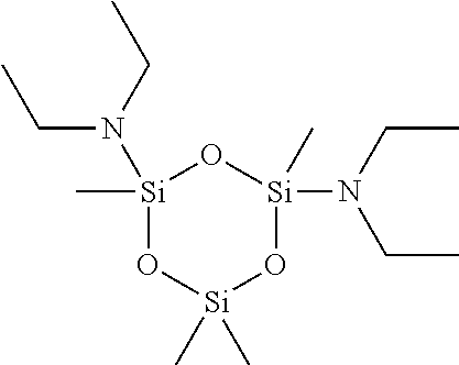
[Si]1(C)(N(CC)CC)O[Si](C)(C)O[Si](N(CC)CC)(C)O1
